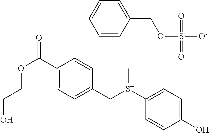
C1(C(OCCO)=O)=CC=C(C[S+](C2=CC=C(O)C=C2)C)C=C1.C1=CC(COS([O-])(=O)=O)=CC=C1
